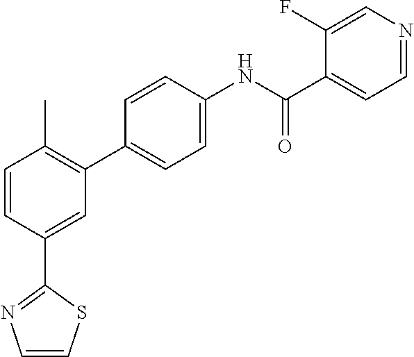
C1=CC(C2=NC=CS2)=CC(C2=CC=C(NC(C3=CC=NC=C3F)=O)C=C2)=C1C
